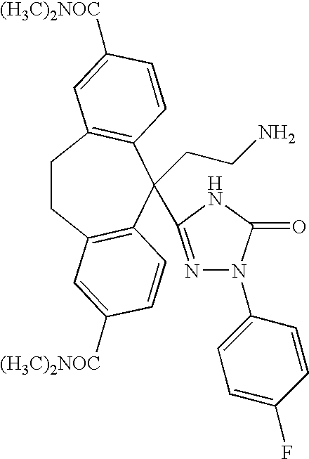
C1CC2=C(C(CCN)(C3=NN(C4=CC=C(F)C=C4)C(=O)N3)C3=C1C=C([(H3C)2NOC])C=C3)C=CC([(H3C)2NOC])=C2
